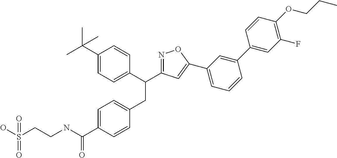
C1=C(C(NCCS(=O)(O)=O)=O)C=CC(CC(C2=CC=C(C(C)(C)C)C=C2)C2=NOC(C3=CC=CC(C4=CC(F)=C(OCCC)C=C4)=C3)=C2)=C1
